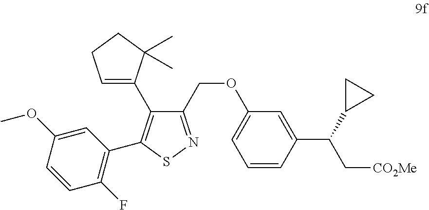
C1(F)=C(C2=C(C3=CCCC3(C)C)C(COC3=CC=CC(C(C[CO2Me])C4CC4)=C3)=NS2)C=C(OC)C=C1
